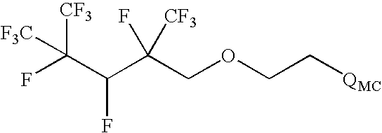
[F3C]C(F)([CF3])C(C(COCC[QMC])([CF3])F)F
